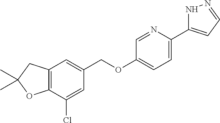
C12=C(C(Cl)=CC(COC3=CC=C(C4=CC=NN4)N=C3)=C1)OC(C)(C)C2
